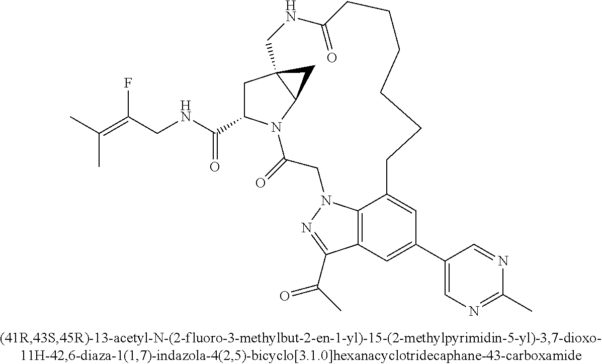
C1C23C(N(C(=O)CN4C5=C(C(C(C)=O)=N4)C=C(C4=CN=C(C)N=C4)C=C5CCCCCCC(=O)NC2)C1C(=O)NCC(=C(C)C)F)C3
